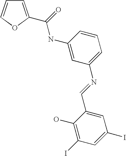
C1(N=CC2=CC(I)=CC(I)=C2O)=CC=CC(NC(=O)C2=CC=CO2)=C1
